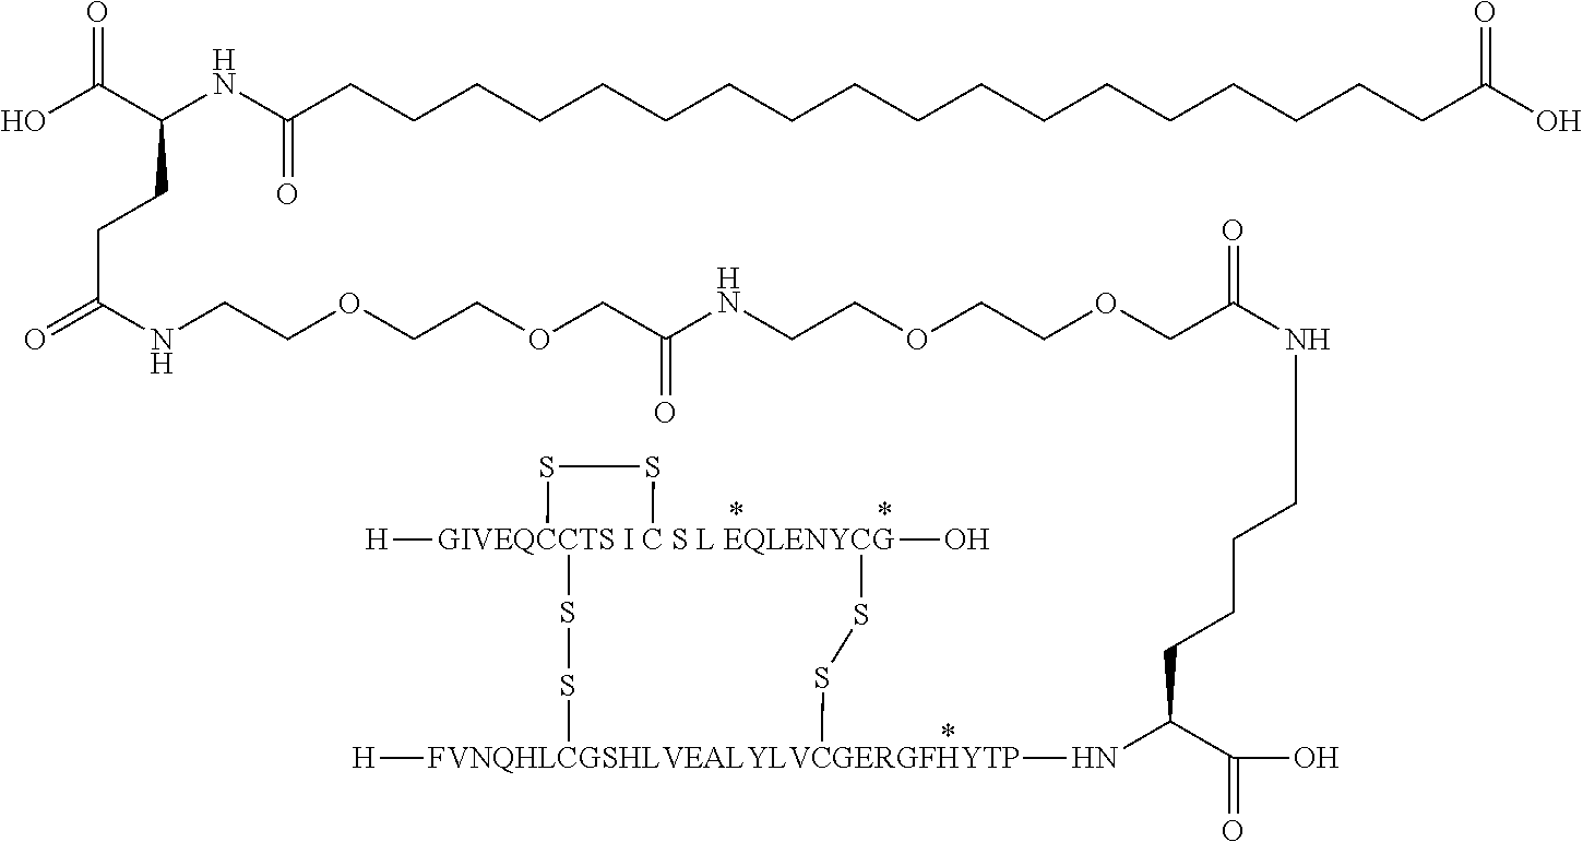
C(CCC(C(O)=O)N[FVNQHLCGSHLVEALYLVCGERGFHYTP]1([H])SS[GIVEQCCTS I C S L EQLENYCG]2([H])(O)(SS1)SS2)CNC(COCCOCCNC(COCCOCCNC(CCC(C(O)=O)NC(CCCCCCCCCCCCCCCCCCC(O)=O)=O)=O)=O)=O
